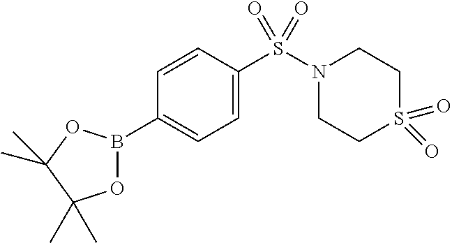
C1=CC(S(N2CCS(=O)(=O)CC2)(=O)=O)=CC=C1B1OC(C)(C)C(C)(C)O1
